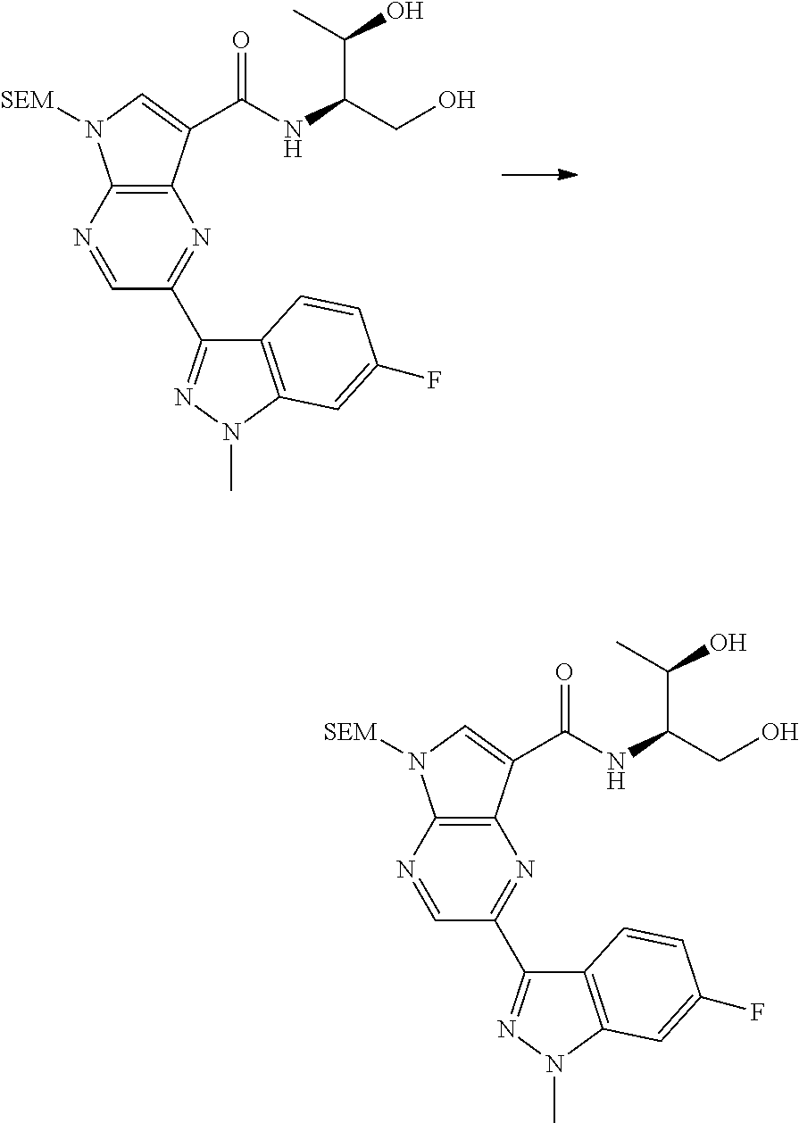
C12=C(N=CC(C3=NN(C)C4=C3C=CC(F)=C4)=N1)N([SEM])C=C2C(NC(CO)C(C)O)=O.C12=C(N=CC(C3=NN(C)C4=C3C=CC(F)=C4)=N1)N([SEM])C=C2C(NC(CO)C(C)O)=O
